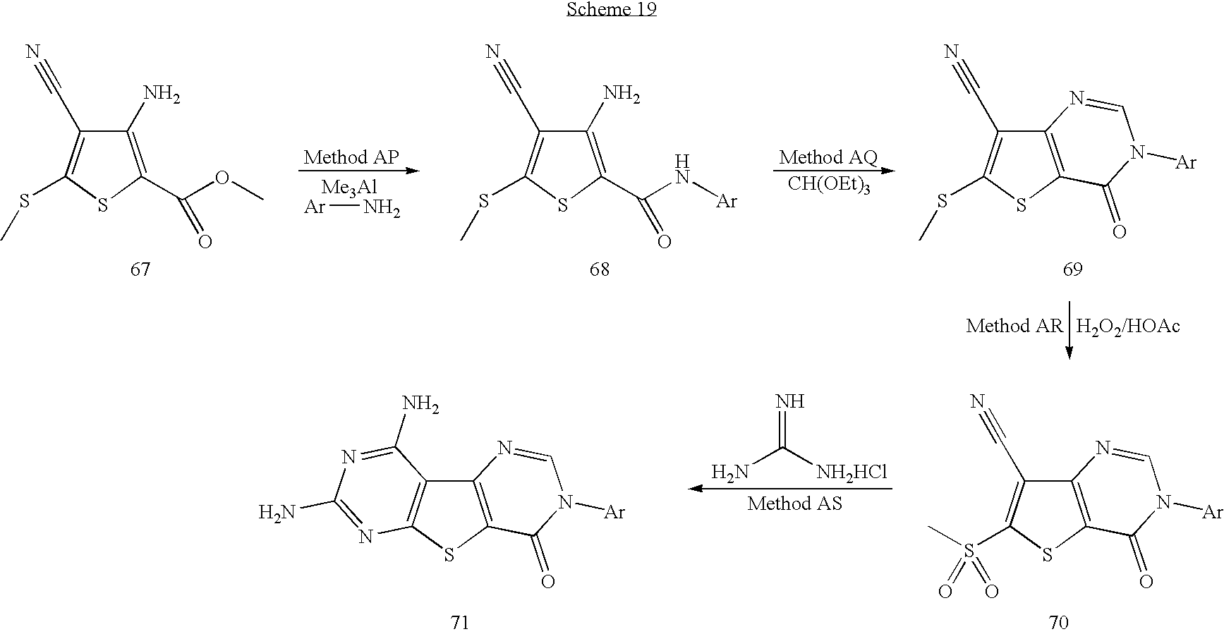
C1(N)=C(C(OC)=O)SC(SC)=C1C#N.[Me3Al].[Ar]N.C1(N)=C(C(N[Ar])=O)SC(SC)=C1C#N.[CH(OEt)3].C12=C(SC(SC)=C1C#N)C(=O)N([Ar])C=N2.C12=C(SC(S(=O)(C)=O)=C1C#N)C(=O)N([Ar])C=N2.NC([NH2HCl])=N.C12=C(SC3=C1C(N)=NC(N)=N3)C(=O)N([Ar])C=N2
